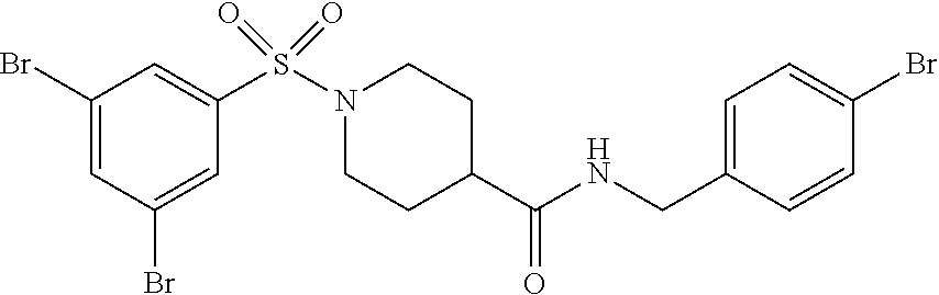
C1(Br)=CC(Br)=CC(S(N2CCC(C(NCC3=CC=C(Br)C=C3)=O)CC2)(=O)=O)=C1
